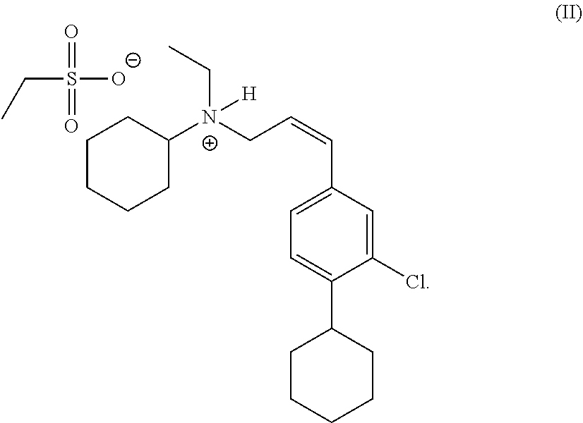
C1CCCC([N+](CC=CC2=CC=C(C3CCCCC3)C(Cl)=C2)(CC)[H])C1.CCS(=O)(=O)[O-]
